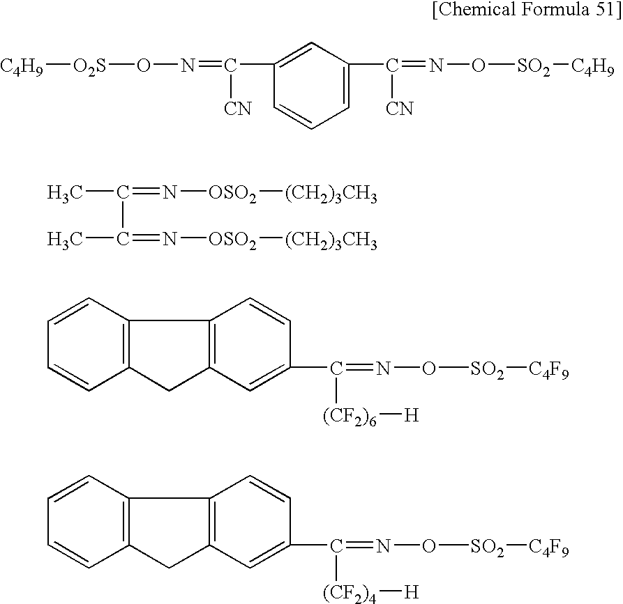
C1=C(C([CN])=NO[SO2][C4H9])C=C(C([CN])=NO[O2S][C4H9])C=C1.CC(=N[OSO2][(CH2)3CH3])C(=N[OSO2][(CH2)3CH3])C.C12=C(C=CC=C1)C1=C(C2)C=C(C(=NO[SO2][C4F9])[(CF2)6][H])C=C1.C12=C(C=CC=C1)C1=C(C2)C=C(C(=NO[SO2][C4F9])[(CF2)4][H])C=C1
